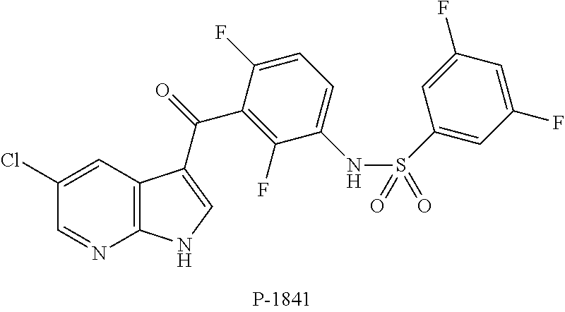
C12=C(C=C(Cl)C=N1)C(C(C1=C(F)C(NS(=O)(=O)C3=CC(F)=CC(F)=C3)=CC=C1F)=O)=CN2
